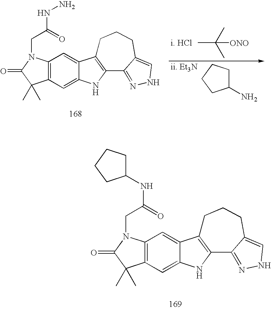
C12=C(C=C3C(=C1)C1=C(N3)C3=NNC=C3CCC1)C(C)(C)C(=O)N2CC(=O)NN.C1C(N)CCC1.CC(C)(C)[ONO].C12=C(C=C3C(=C1)C1=C(N3)C3=NNC=C3CCC1)C(C)(C)C(=O)N2CC(=O)NC1CCCC1
